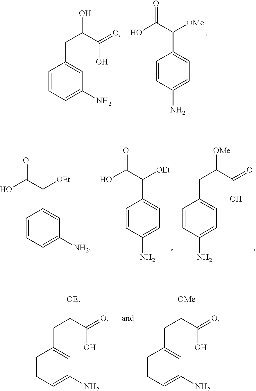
C1(CC(O)C(=O)O)=CC(N)=CC=C1.C1=CC(N)=CC=C1C(C(O)=O)[OMe].C1=CC=C([NH2])C=C1C(C(O)=O)[OEt].C1=CC(N)=CC=C1C(C(O)=O)[OEt].C1=CC(N)=CC=C1CC([OMe])C(=O)O.C1=CC=C(N)C=C1CC([OEt])C(=O)O.C1=CC=C(N)C=C1CC([OMe])C(=O)O
